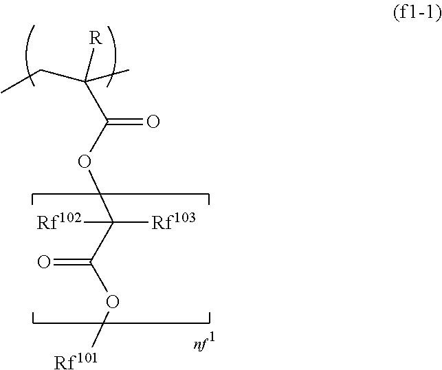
C(C(OC(C(O[Rf101])=O)([Rf102])[Rf103])=O)(C)(CC)[R]
